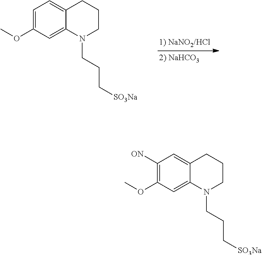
C1=C(OC)C=C2C(=C1)CCCN2CCC[SO3Na].C1([ON])=C(OC)C=C2C(=C1)CCCN2CCC[SO3Na]
